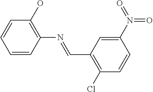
C1=CC(N=CC2=C(Cl)C=CC(N(=O)=O)=C2)=C(O)C=C1
